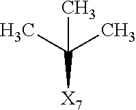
C(C)(C)(C)[X7]
